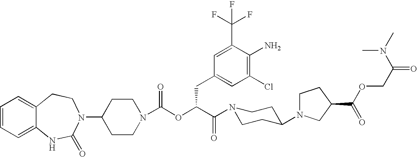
C1(N2C(=O)NC3=CC=CC=C3CC2)CCN(C(OC(C(=O)N2CCC(N3CCC(C(OCC(=O)N(C)C)=O)C3)CC2)CC2=CC(Cl)=C(N)C(C(F)(F)F)=C2)=O)CC1
